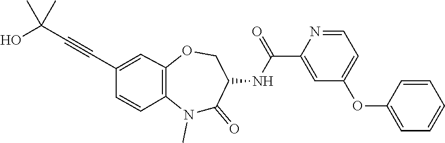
C1(C#CC(O)(C)C)=CC2=C(N(C)C(=O)C(NC(C3=CC(OC4=CC=CC=C4)=CC=N3)=O)CO2)C=C1
